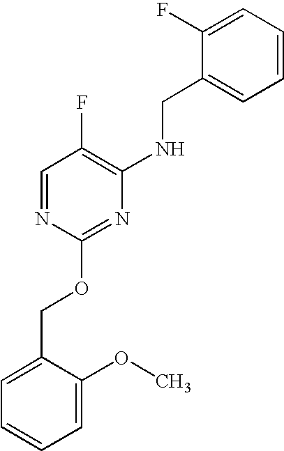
C1=CC=C(F)C(CNC2=C(F)C=NC(OCC3=CC=CC=C3OC)=N2)=C1
